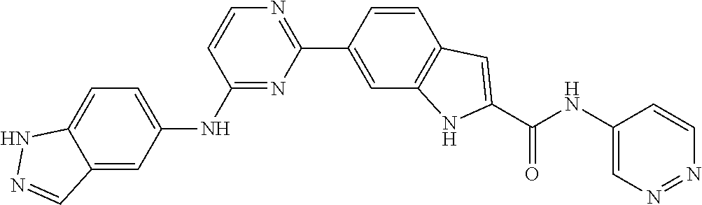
C1=CC(NC2=CC=C3C(=C2)C=NN3)=NC(C2=CC3=C(C=C2)C=C(C(NC2=CN=NC=C2)=O)N3)=N1
